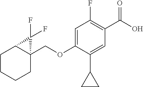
C1CCCC2(COC3=CC(F)=C(C(O)=O)C=C3C3CC3)C1C2(F)F
